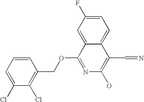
C1(Cl)=CC=CC(COC2=NC(O)=C(C=N)C3=CC=C(F)C=C23)=C1Cl
